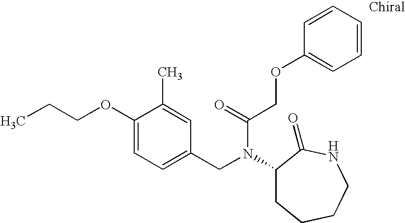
CCCOC1=CC=C(CN(C(COC2=CC=CC=C2)=O)C2CCCCNC2=O)C=C1C
